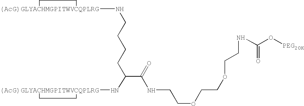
C(CCCC(C(=O)NCCOCCOCCNC(O[PEG20K])=O)N[(AcG)GLYACHMGPITWVCQPLRG]1CC1)N[(AcG)GLYACHMGPITWVCQPLRG]1CC1
